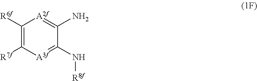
C1([R6f])=C([R7f])[A3f]=C(N[R8f])C(N)=[A2f]1
